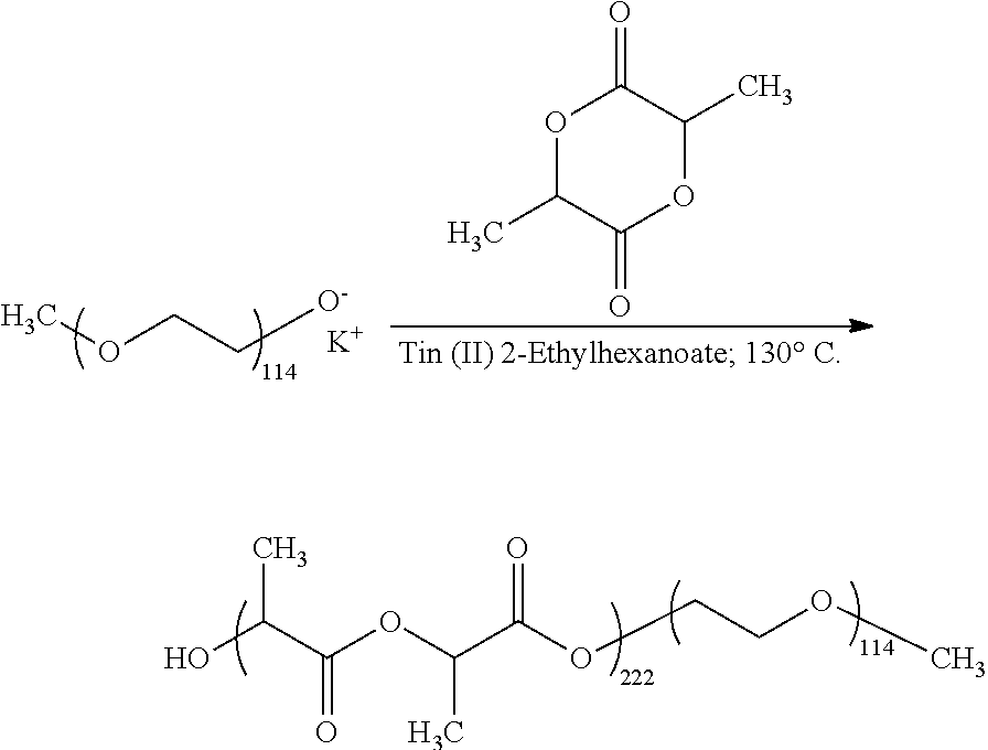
OC(C(OC(C(OCCOC)=O)C)=O)C.COCC[O-].[K].O1C(C)C(=O)OC(C)C1=O
